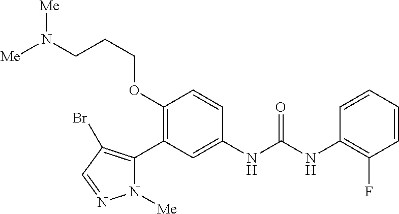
C1(OCCCN([Me])[Me])=C(C2=C(Br)C=NN2[Me])C=C(NC(NC2=C(F)C=CC=C2)=O)C=C1
